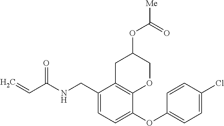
C1(CNC(C=C)=O)=CC=C(OC2=CC=C(Cl)C=C2)C2=C1CC(OC([Me])=O)CO2
